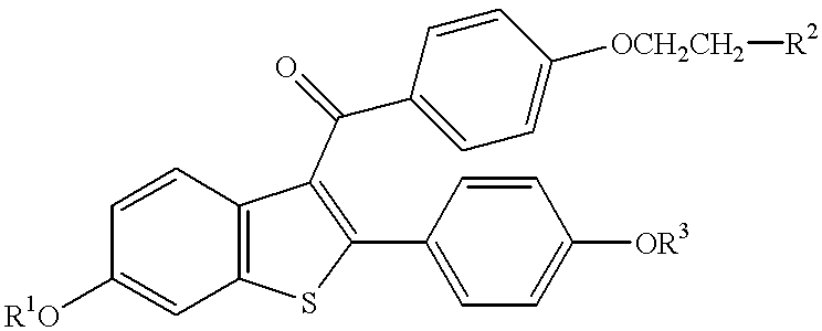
C1([R1O])=CC2=C(C=C1)C(C(C1=CC=C([OCH2CH2][R2])C=C1)=O)=C(C1=CC=C([OR3])C=C1)S2
